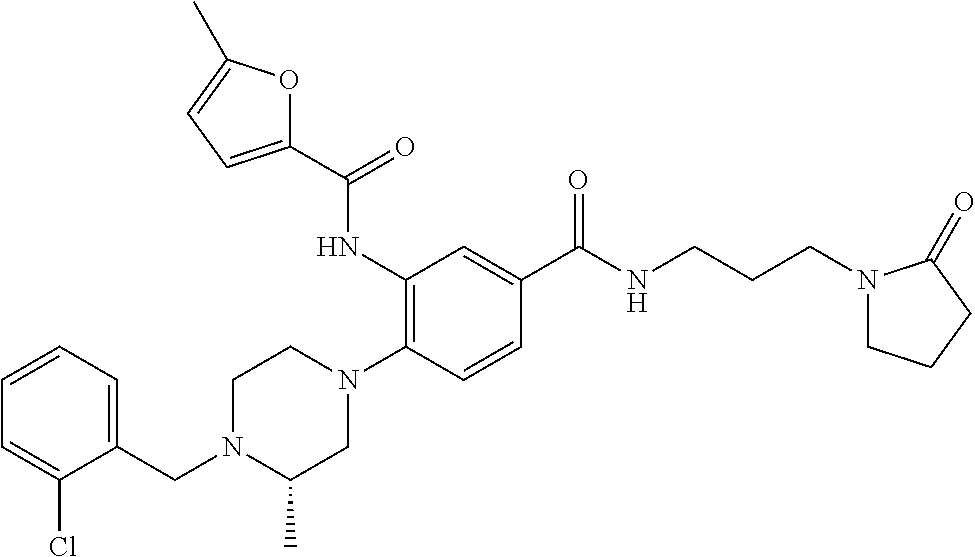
C(N1C(C)CN(C2=C(NC(C3=CC=C(C)O3)=O)C=C(C(NCCCN3CCCC3=O)=O)C=C2)CC1)C1=CC=CC=C1Cl
